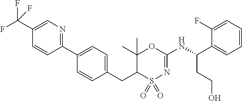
C1=C(C2=NC=C(C(F)(F)F)C=C2)C=CC(CC2C(C)(C)OC(NC(C3=CC=CC=C3F)CCO)=NS2(=O)=O)=C1
